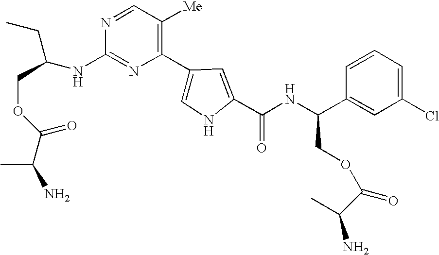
N1=C(NC(CC)COC(=O)C(C)N)N=CC([Me])=C1C1=CNC(C(NC(C2=CC(Cl)=CC=C2)COC(C(C)N)=O)=O)=C1
